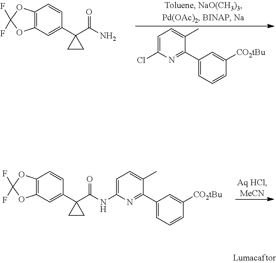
C12=C(C=C(C3(C(NC4=CC=C(C)C(C5=CC=CC([CO2tBu])=C5)=N4)=O)CC3)C=C1)OC(F)(F)O2.C1(C2=NC(Cl)=CC=C2C)=CC=CC([CO2tBu])=C1.C12=C(C=C(C3(C(N)=O)CC3)C=C1)OC(F)(F)O2
